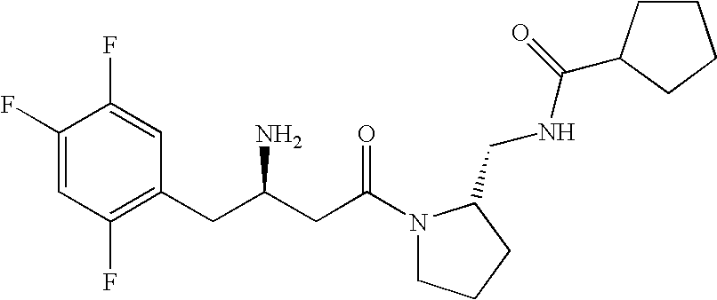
C1(F)=CC(F)=C(CC(N)CC(=O)N2CCCC2CNC(=O)C2CCCC2)C=C1F
